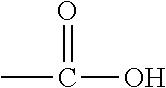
CC(O)=O
